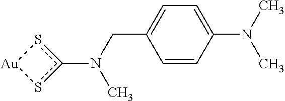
CN(CC1=CC=C(N(C)C)C=C1)c1s[Au]s1
